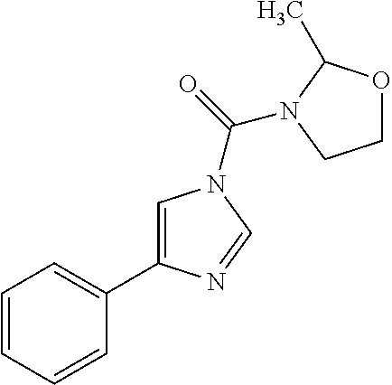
C1=CC=CC(C2=CN(C(=O)N3C(C)OCC3)C=N2)=C1
